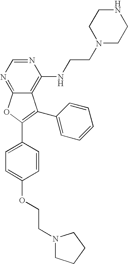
C12=NC=NC(NCCN3CCNCC3)=C1C(C1=CC=CC=C1)=C(C1=CC=C(OCCN3CCCC3)C=C1)O2
